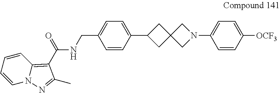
C1(N2CC3(C2)CC(C2=CC=C(CNC(=O)C4=C5N(N=C4C)C=CC=C5)C=C2)C3)=CC=C([OCF3])C=C1
